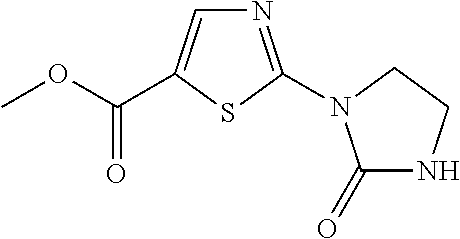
S1C(N2CCNC2=O)=NC=C1C(OC)=O
